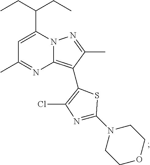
C1=C(C(CC)CC)N2C(=C(C3=C(Cl)N=C(N4CCOCC4)S3)C(C)=N2)N=C1C
